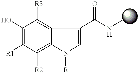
C1(O)=C([R1])C([R2])=C2C(=C1[R3])C(C(NC)=O)=CN2[R]
